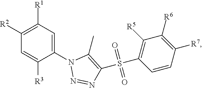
C1=C([R3])C(N2N=NC(S(C3=C([R5])C([R6])=C([R7])C=C3)(=O)=O)=C2C)=CC([R1])=C1[R2]
